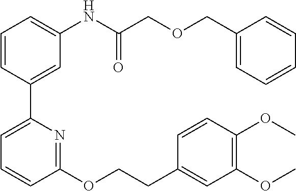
C1=CC(C2=CC=CC(OCCC3=CC(OC)=C(OC)C=C3)=N2)=CC(NC(COCC2=CC=CC=C2)=O)=C1
